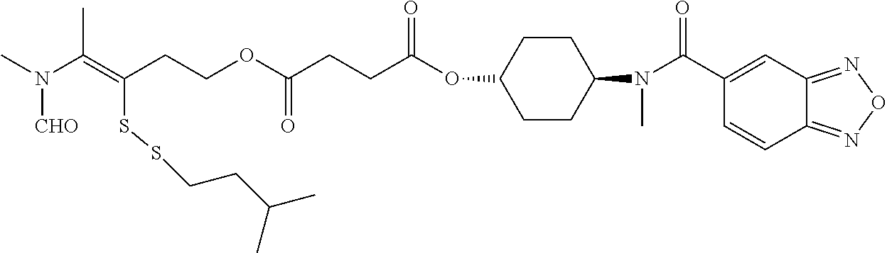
N([CHO])(C(C)=C(SSCCC(C)C)CCOC(CCC(OC1CCC(N(C(=O)C2=CC3=NON=C3C=C2)C)CC1)=O)=O)C
